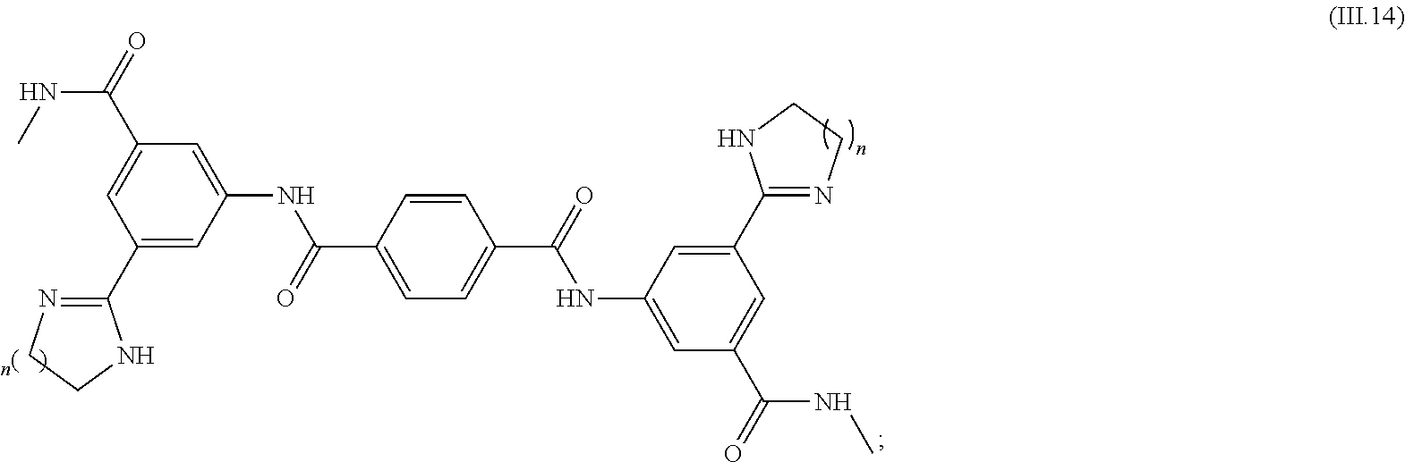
C1=C(C(=O)NC)C=C(NC(C2=CC=C(C(NC3=CC(C(=O)NC)=CC(C4=NCCN4)=C3)=O)C=C2)=O)C=C1C1=NCCN1
